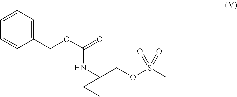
S(C)(OCC1(NC(=O)OCC2=CC=CC=C2)CC1)(=O)=O
